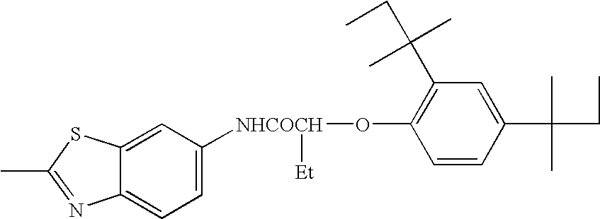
CC1=NC2=CC=C([NHCOCH]([Et])OC3=C(C(C)(C)CC)C=C(C(C)(C)CC)C=C3)C=C2S1
